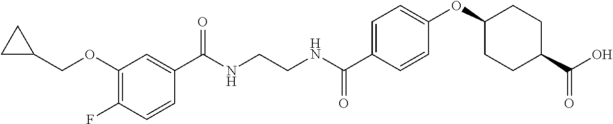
N(CCNC(C1=CC=C(OC2CCC(C(O)=O)CC2)C=C1)=O)C(=O)C1=CC(OCC2CC2)=C(F)C=C1
